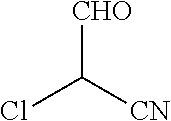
ClC([CN])[CHO]
